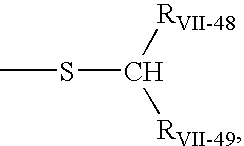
S(C([RVII-48])[RVII-49])C
